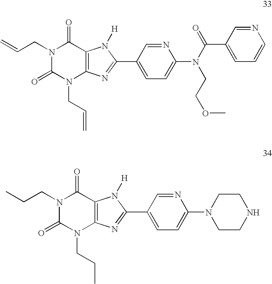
C=CCN1C(=O)N(CC=C)C2=C(C1=O)N([H])C(C1=CC=C(N(C(=O)C3=CC=CN=C3)CCOC)N=C1)=N2.CCCN1C(=O)N(CCC)C2=C(C1=O)N([H])C(C1=CC=C(N3CCNCC3)N=C1)=N2
